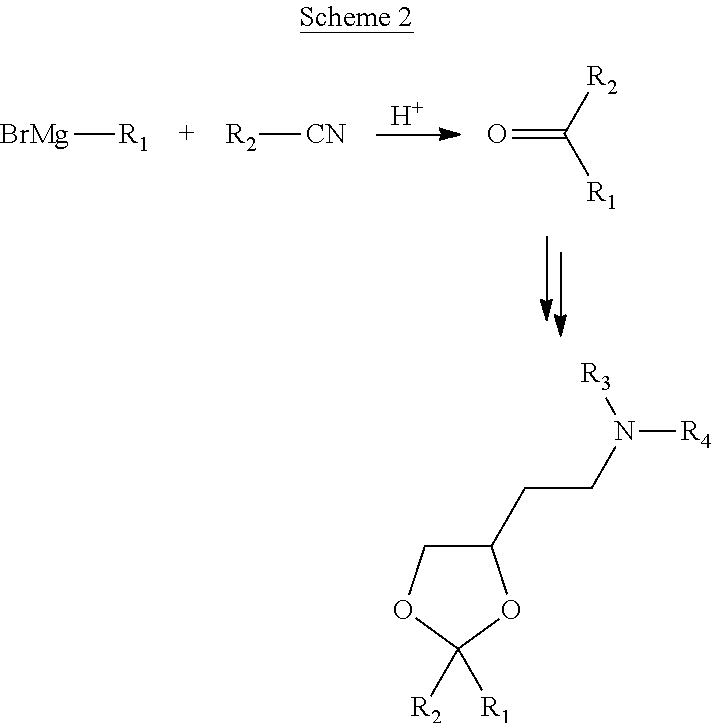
[BrMg][R1].[H].[R2][CN].O=C([R2])[R1].C1(CCN([R4])[R3])COC([R2])([R1])O1
